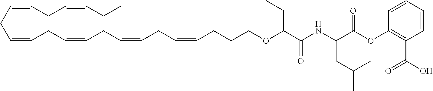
C(CC=CCC=CCC=CCC=CCCCOC(C(=O)NC(C(OC1=C(C(O)=O)C=CC=C1)=O)CC(C)C)CC)=CCC=CCC
